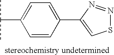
C(C1=CC=C(C2=CSN=N2)C=C1)(C)C
